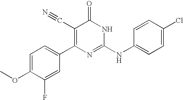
C1(F)=CC(C2=C(C#N)C(=O)NC(NC3=CC=C(Cl)C=C3)=N2)=CC=C1OC
